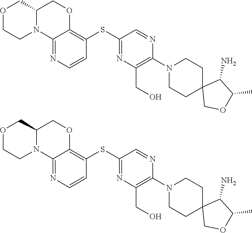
C1(N2CCC3(COC(C)C3N)CC2)=C(CO)N=C(SC2=C3OCC4N(C3=NC=C2)CCOC4)C=N1.C1(N2CCC3(COC(C)C3N)CC2)=C(CO)N=C(SC2=C3OCC4N(C3=NC=C2)CCOC4)C=N1
